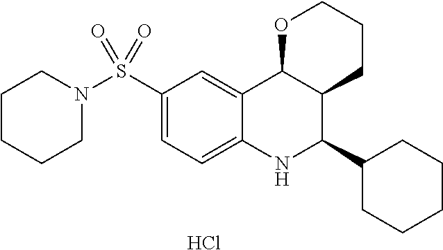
C12=CC(S(N3CCCCC3)(=O)=O)=CC=C1NC(C1CCCCC1)C1C2OCCC1.Cl
